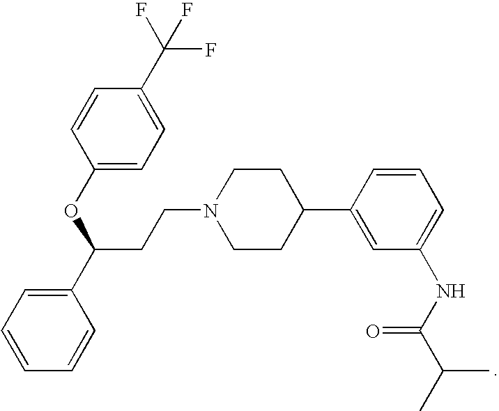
C1=CC(OC(C2=CC=CC=C2)CCN2CCC(C3=CC(NC(C(C)C)=O)=CC=C3)CC2)=CC=C1C(F)(F)F
